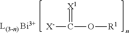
[X-]C(=[X1])O[R1]
